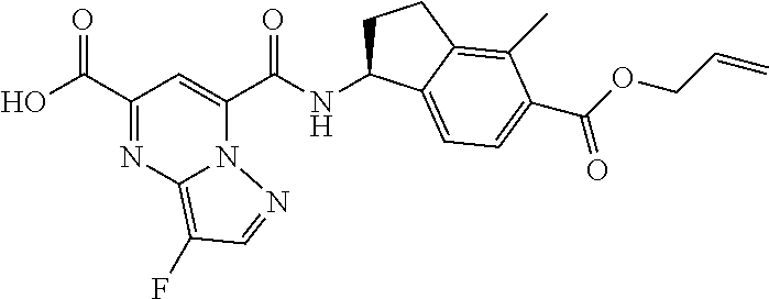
N(C(C1=CC(C(O)=O)=NC2=C(F)C=NN12)=O)C1CCC2=C(C)C(C(OCC=C)=O)=CC=C12
